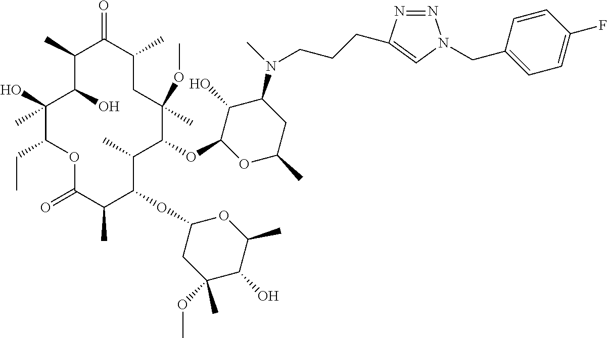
O(C1C(C)C(OC2CC(OC)(C)C(O)C(C)O2)C(C)C(=O)OC(CC)C(O)(C)C(O)C(C)C(=O)C(C)CC1(OC)C)C1C(O)C(N(C)CCCC2=CN(CC3=CC=C(F)C=C3)N=N2)CC(C)O1
